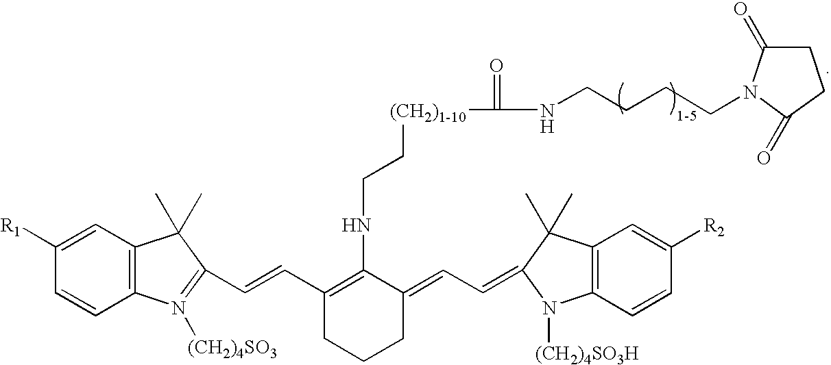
C1([R1])=CC2=C(C=C1)N([(CH2)4SO3])=C(C=CC1=C(NCC[(CH2)1-10]C(NCCCCN3C(=O)CCC3=O)=O)C(=CC=C3C(C)(C)C4=C(C=CC([R2])=C4)N3[(CH2)4SO3H])CCC1)C2(C)C
